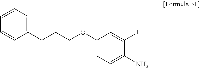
C1=CC(CCCOC2=CC=C(N)C(F)=C2)=CC=C1
